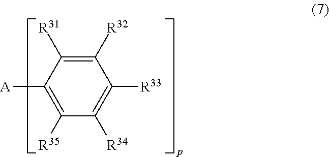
C1([R32])=C([R31])C([A])=C([R35])C([R34])=C1[R33]
